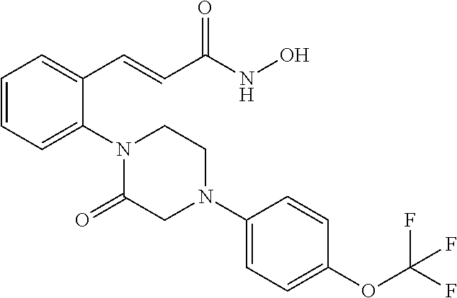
C1=CC=C(N2C(=O)CN(C3=CC=C(OC(F)(F)F)C=C3)CC2)C(C=CC(NO)=O)=C1
